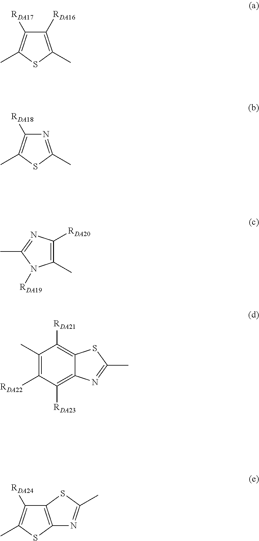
C1([RDA16])=C(C)SC(C)=C1[RDA17].N1=C(C)SC(C)=C1[RDA18].C1(C)=C([RDA20])N=C(C)N1[RDA19].C1(C)=C([RDA22])C([RDA23])=C2C(=C1[RDA21])SC(C)=N2.C12=C(SC(C)=C1[RDA24])N=C(C)S2
